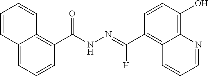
C1(C([H])=NNC(C2=C3C=CC=CC3=CC=C2)=O)=C2C=CC=NC2=C(O)C=C1
